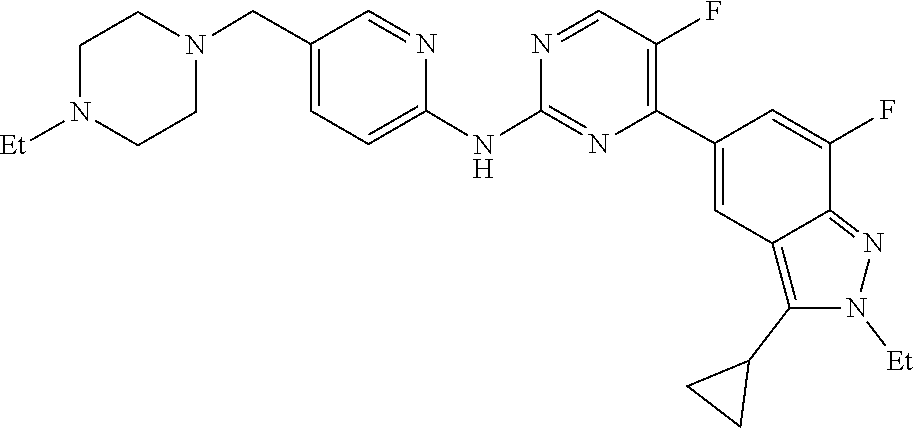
C1CN([Et])CCN1CC1=CC=C(NC2=NC(C3=CC4=C(C5CC5)N([Et])N=C4C(F)=C3)=C(F)C=N2)N=C1
